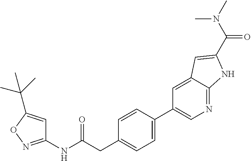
C1=CC(C2=CN=C3C(=C2)C=C(C(N(C)C)=O)N3)=CC=C1CC(NC1=NOC(C(C)(C)C)=C1)=O
